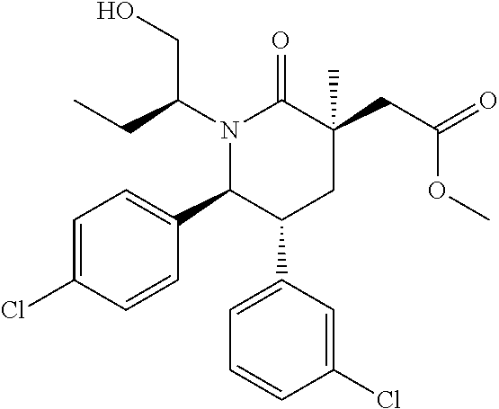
N1(C(CC)CO)C(C2=CC=C(Cl)C=C2)C(C2=CC=CC(Cl)=C2)CC(CC(=O)OC)(C)C1=O
